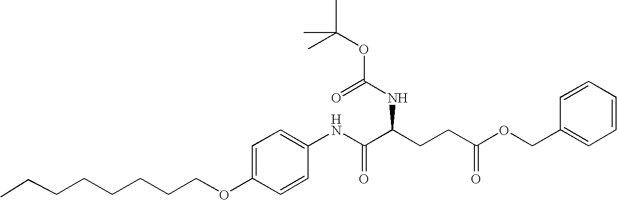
C1=C(OCCCCCCCC)C=CC(NC(C(CCC(OCC2=CC=CC=C2)=O)NC(=O)OC(C)(C)C)=O)=C1
